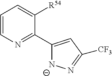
C1=CN=C(C2=CC([CF3])=N[N-]2)C([R54])=C1
